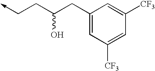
C1(CC(CC->C)O)=CC([CF3])=CC([CF3])=C1
